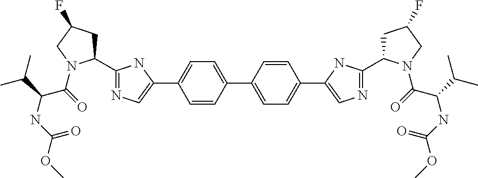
C1(C2=NC=C(C3=CC=C(C4=CC=C(C5=CN=C(C6CC(F)CN6C(=O)C(C(C)C)NC(OC)=O)N5)C=C4)C=C3)N2)CC(F)CN1C(=O)C(C(C)C)NC(OC)=O
